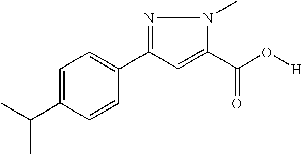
C1=C(C(C)C)C=CC(C2=NN(C)C(C(O[H])=O)=C2)=C1
